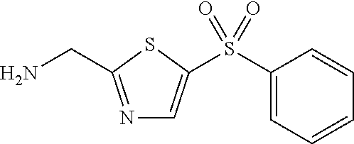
N1=C(CN)SC(S(C2=CC=CC=C2)(=O)=O)=C1
